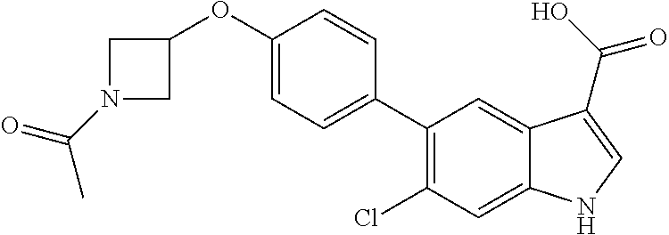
C1(C2=CC=C(OC3CN(C(=O)C)C3)C=C2)=C(Cl)C=C2C(=C1)C(C(O)=O)=CN2
